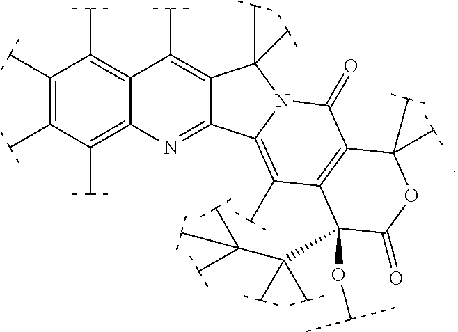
C1(C(C)C)=C(C(C)C)C(C(C)C)=C2C(=C1C(C)C)C(C(C)C)=C1C(=N2)C2=C(C(C)C)C3=C(C(=O)N2C1(C(C)C)C(C)C)C(C(C)C)(C(C)C)OC(=O)C3(C(C(C(C)C)(C(C)C)C(C)C)(C(C)C)C(C)C)OC(C)C
